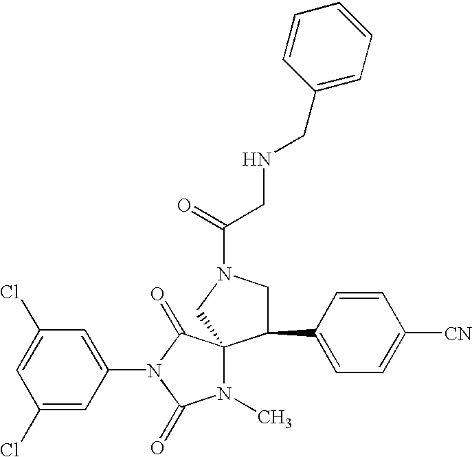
C1(Cl)=CC(N2C(=O)C3(N(C)C2=O)C(C2=CC=C([CN])C=C2)CN(C(=O)CNCC2=CC=CC=C2)C3)=CC(Cl)=C1
